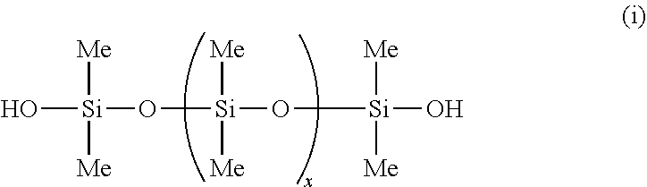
O[Si]([Me])(O[Si]([Me])([Me])O[Si]([Me])([Me])O)[Me]
